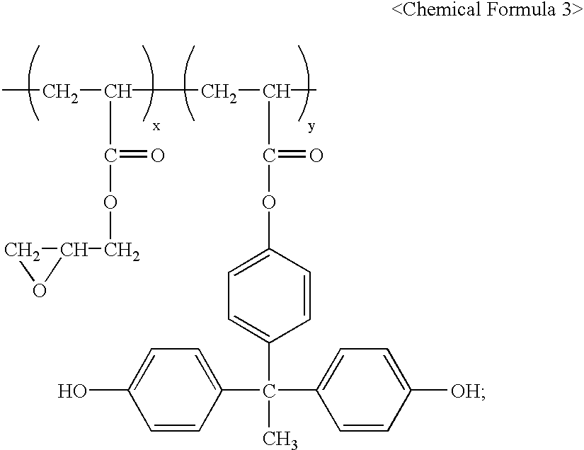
CCC(C(=O)OCC1CO1)CC(C)C(=O)OC1=CC=C(C(C2=CC=C(O)C=C2)(C2=CC=C([OH])C=C2)C)C=C1
